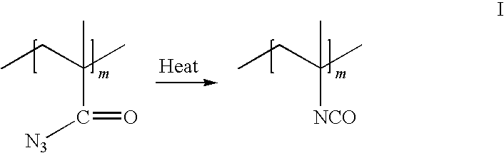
CCC(C)(C)[NCO].CCC(C)(C)C(=O)[N3]
